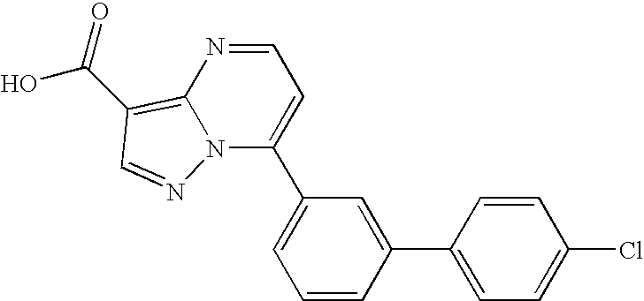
N12C(C3=CC=CC(C4=CC=C(Cl)C=C4)=C3)=CC=NC1=C(C(O)=O)C=N2
